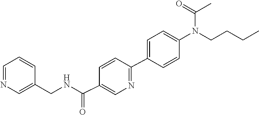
N(CCCC)(C1=CC=C(C2=NC=C(C(NCC3=CN=CC=C3)=O)C=C2)C=C1)C(=O)C
